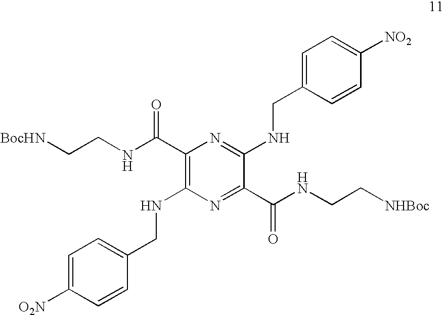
C1(C(NCC[BocHN])=O)=C(NCC2=CC=C([O2N])C=C2)N=C(C(NCC[NHBoc])=O)C(NCC2=CC=C([NO2])C=C2)=N1
